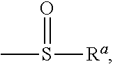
CS(=O)[Ra]
